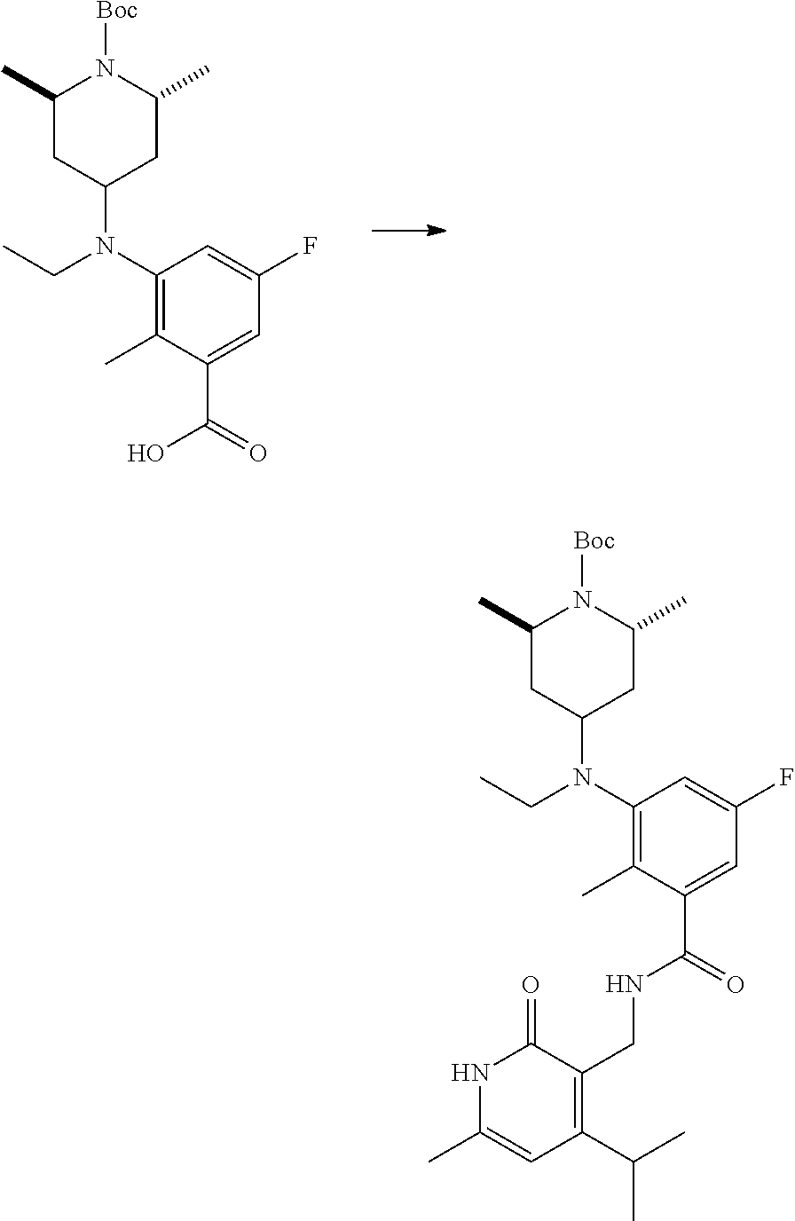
C1(C)CC(N(C2=C(C)C(C(=O)O)=CC(F)=C2)CC)CC(C)N1[Boc].C1(C)CC(N(C2=C(C)C(C(=O)NCC3=C(C(C)C)C=C(C)NC3=O)=CC(F)=C2)CC)CC(C)N1[Boc]
